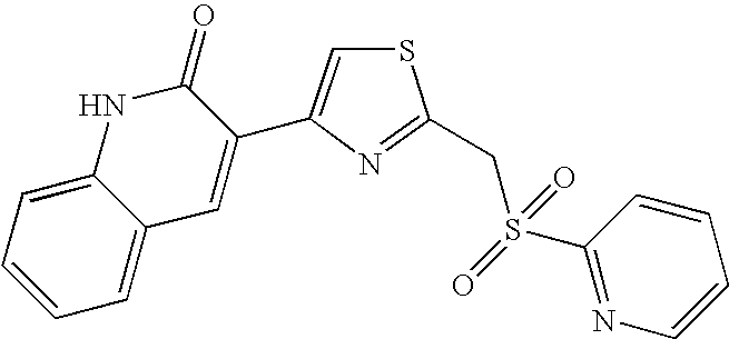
S(=O)(=O)(CC1=NC(C2=CC3=CC=CC=C3NC2=O)=CS1)C1=NC=CC=C1
